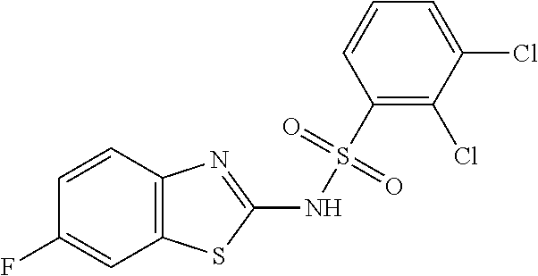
FC1=CC2=C(C=C1)N=C(NS(C1=C(Cl)C(Cl)=CC=C1)(=O)=O)S2
